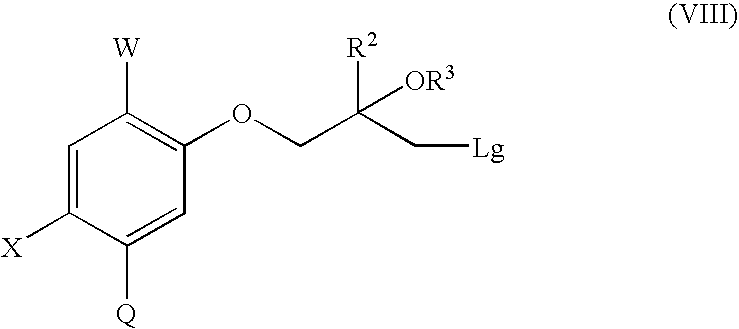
C1=C([X])C([Q])=CC(OCC([R2])(C[Lg])[OR3])=C1[W]
